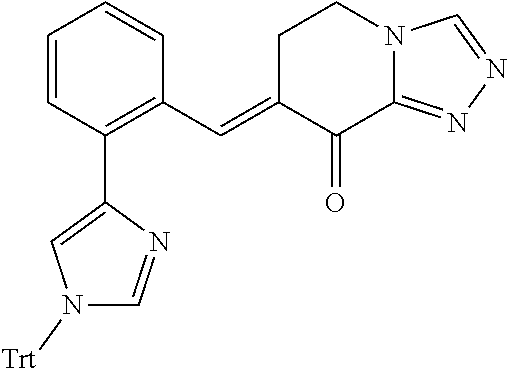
C1=CC(C2=CN([Trt])C=N2)=C(C=C2C(=O)C3=NN=CN3CC2)C=C1
